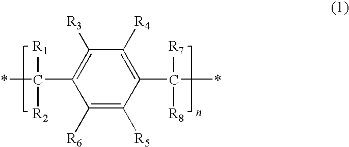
C1([R6])=C([R5])C(C(*)([R7])[R8])=C([R4])C([R3])=C1C(*)([R1])[R2]
